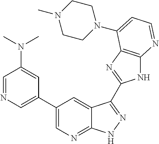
C1=NC=C(C2=CN=C3C(=C2)C(C2=NC4=C(N2)N=CC=C4N2CCN(C)CC2)=NN3)C=C1N(C)C
